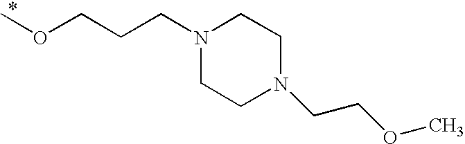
COCCCN1CCN(CCOC)CC1
